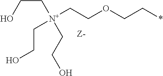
C(O)C[N+](CCO)(CCOCC*)CCO
